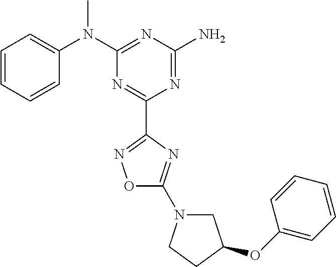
C1=CC=CC(N(C2=NC(N)=NC(C3=NOC(N4CC(OC5=CC=CC=C5)CC4)=N3)=N2)C)=C1
